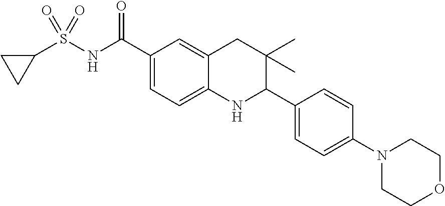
C1(C(NS(C2CC2)(=O)=O)=O)=CC=C2C(=C1)CC(C)(C)C(C1=CC=C(N3CCOCC3)C=C1)N2
